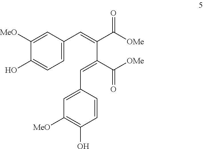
C1=C(C=C(C([OMe])=O)C(C([OMe])=O)=CC2=CC([MeO])=C(O)C=C2)C=C([MeO])C(O)=C1
